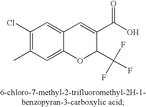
C1(Cl)=C(C)C=C2C(=C1)C=C(C(O)=O)C(C(F)(F)F)O2
